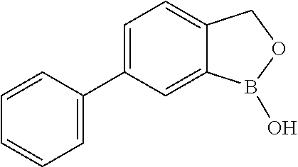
C1=CC=C(C2=CC=C3C(=C2)B(O)OC3)C=C1
